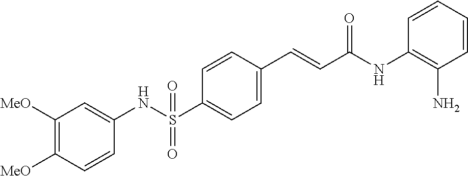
C1([MeO])=C([MeO])C=CC(NS(C2=CC=C(C=CC(NC3=C(N)C=CC=C3)=O)C=C2)(=O)=O)=C1
